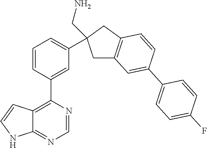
C12=C(C3=CC(C4(CN)CC5=C(C4)C=CC(C4=CC=C(F)C=C4)=C5)=CC=C3)N=CN=C1NC=C2
